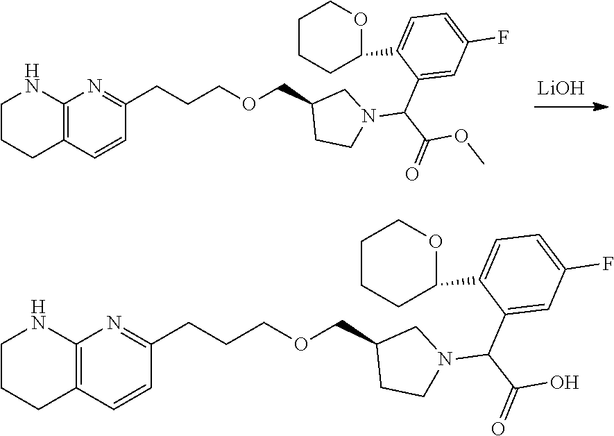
C(CCOCC1CN(C(C(=O)OC)C2=CC(F)=CC=C2C2OCCCC2)CC1)C1=NC2=C(C=C1)CCCN2.[LiOH].C(CCOCC1CN(C(C(=O)O)C2=CC(F)=CC=C2C2OCCCC2)CC1)C1=NC2=C(C=C1)CCCN2
